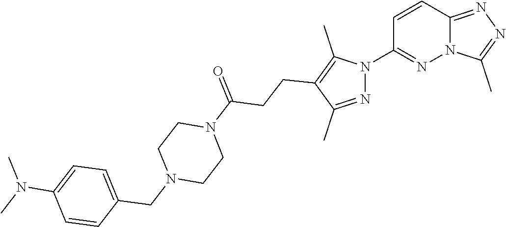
C12=NN=C(C)N1N=C(N1N=C(C)C(CCC(N3CCN(CC4=CC=C(N(C)C)C=C4)CC3)=O)=C1C)C=C2
